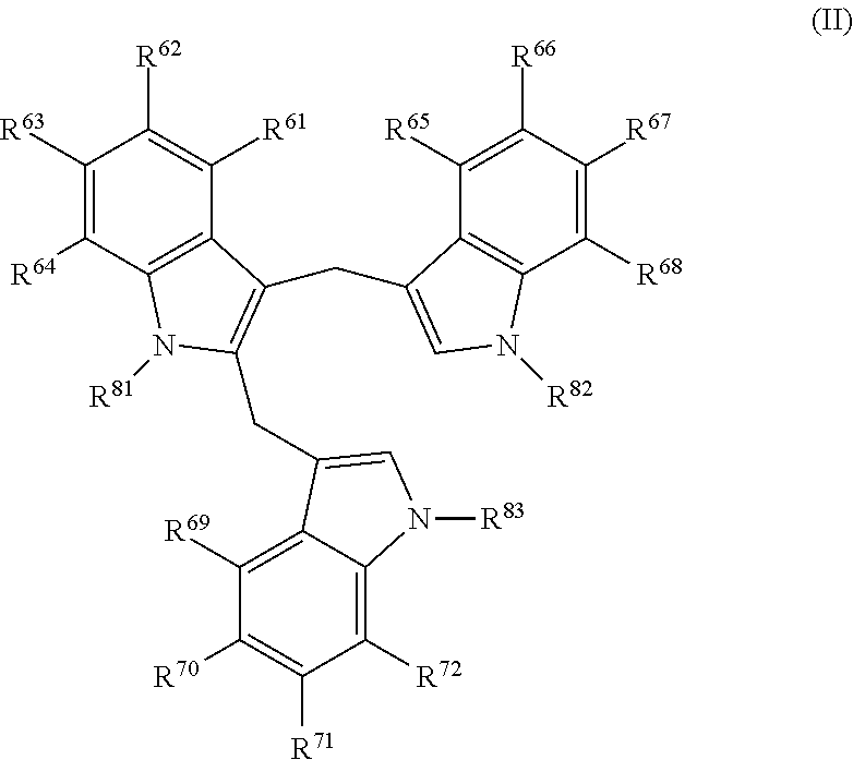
C1([R61])=C([R62])C([R63])=C([R64])C2=C1C(CC1=CN([R82])C3=C1C([R65])=C([R66])C([R67])=C3[R68])=C(CC1=CN([R83])C3=C([R72])C([R71])=C([R70])C([R69])=C31)N2[R81]
